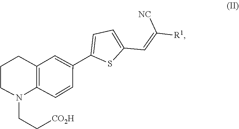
C12=C(N(CC[CO2H])CCC1)C=CC(C1=CC=C(C=C([R1])[NC])S1)=C2
